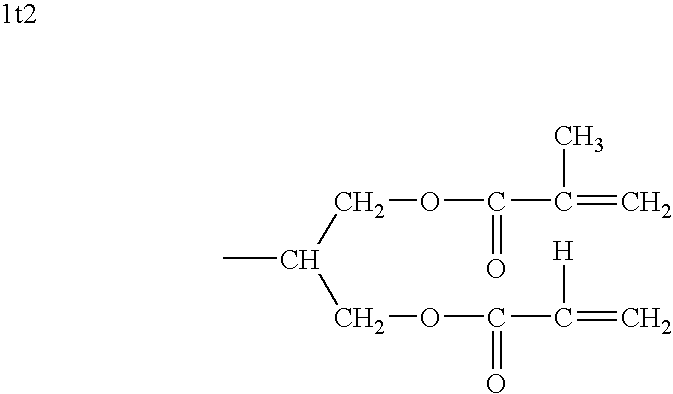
CC(COC(C(=C)C)=O)COC(=O)C([H])=C
